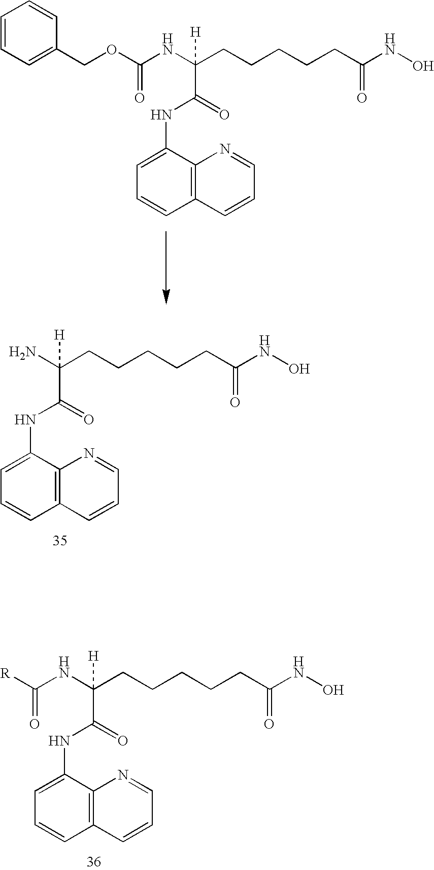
C1=CC=C(COC(NC(CCCCCC(NO)=O)(C(NC2=CC=CC3=C2N=CC=C3)=O)[H])=O)C=C1.C1=C(NC(=O)C(CCCCCC(=O)NO)(N)[H])C2=C(C=C1)C=CC=N2.C1=C(NC(=O)C(CCCCCC(=O)NO)(NC([R])=O)[H])C2=C(C=C1)C=CC=N2
